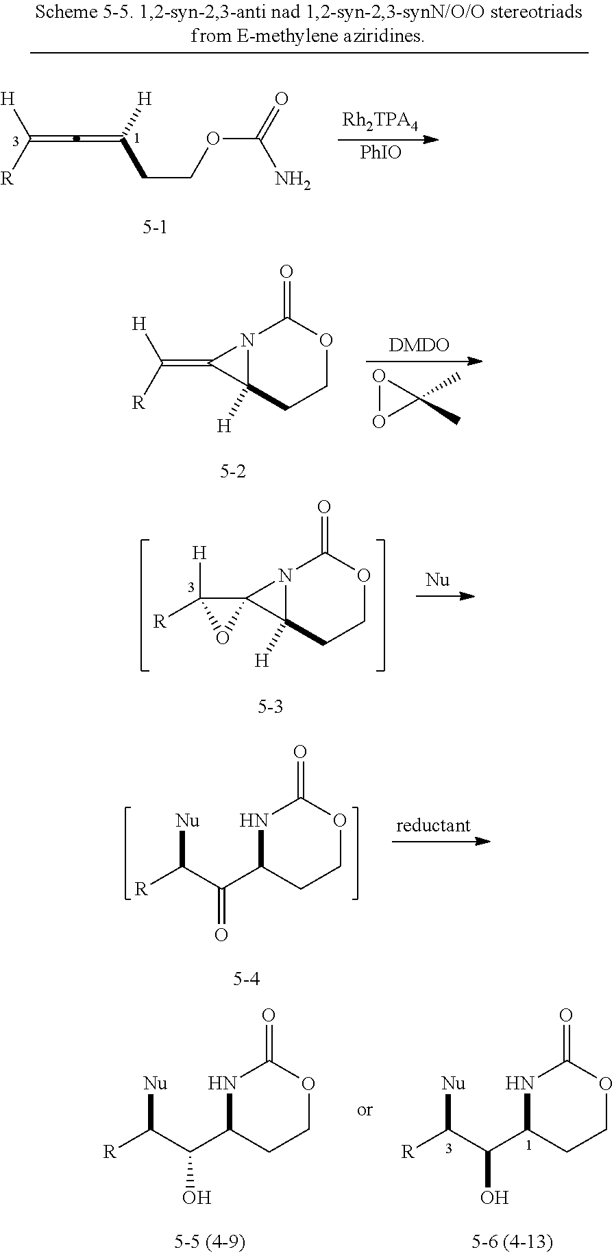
[H]C([R])=C1C2([H])N1C(=O)OCC2.O1OC1(C)C.[H]C1([R])C2(C3([H])N2C(=O)OCC3)O1.C1(C(C([R])[Nu])=O)NC(=O)OCC1.C1(C(C([R])[Nu])O)NC(=O)OCC1.C1(C(C([R])[Nu])O)NC(=O)OCC1.C([R])([H])=C=C(CCOC(=O)N)[H].[PhIO]
